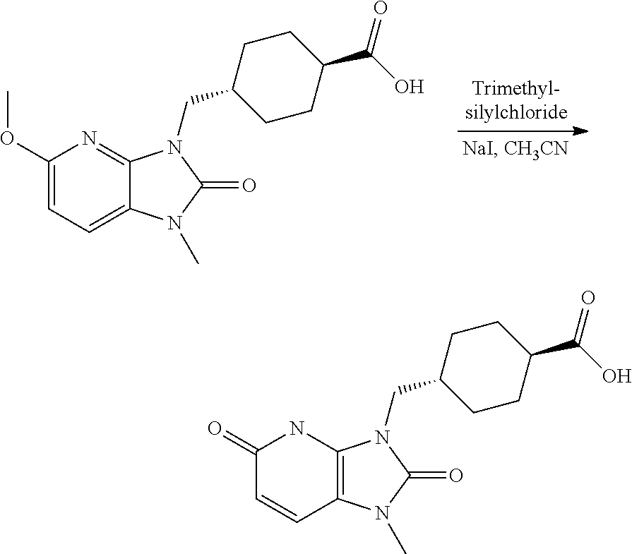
C1(OC)=CC=C2C(=N1)N(CC1CCC(C(=O)O)CC1)C(=O)N2C.C1(=O)C=CC2=C(N1)N(CC1CCC(C(=O)O)CC1)C(=O)N2C
